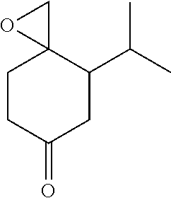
C1CC(=O)CC(C(C)C)C12CO2
